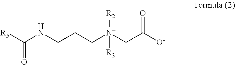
[R5]C(NCCC[N+](CC([O-])=O)([R2])[R3])=O
